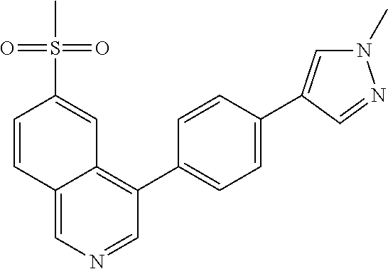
C1=NC=C2C(=C1C1=CC=C(C3=CN(C)N=C3)C=C1)C=C(S(=O)(=O)C)C=C2
